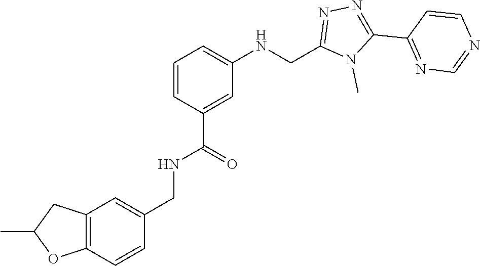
N1=C(C2=NN=C(CNC3=CC=CC(C(NCC4=CC5=C(C=C4)OC(C)C5)=O)=C3)N2C)C=CN=C1
